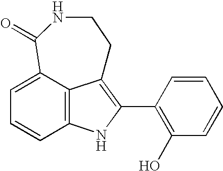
C12=C3C(=CC=C1)C(=O)NCCC3=C(C1=C(O)C=CC=C1)N2
